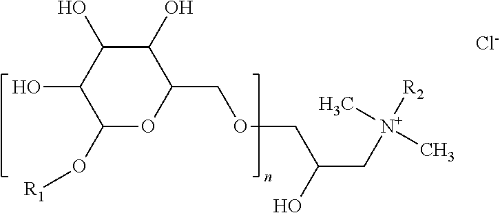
C1(O)C(O)C(O)C(O[R1])OC1COCC(C[N+](C)(C)[R2])O.[Cl-]
